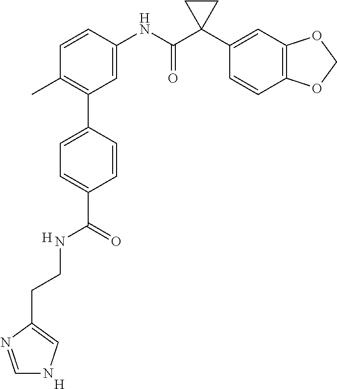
C1=C(NC(C2(C3=CC4=C(C=C3)OCO4)CC2)=O)C=CC(C)=C1C1=CC=C(C(NCCC2=CNC=N2)=O)C=C1.[H].[H]
